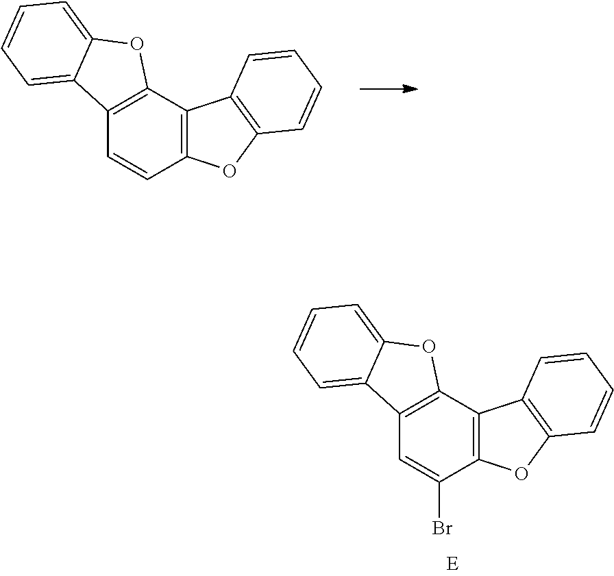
C12=C(C3=C(C(Br)=C1)OC1=C3C=CC=C1)OC1=CC=CC=C21.C12=C(C3=C(C=C1)OC1=C3C=CC=C1)OC1=CC=CC=C21
